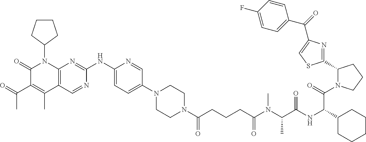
C1(=O)C(C(C)=O)=C(C)C2=C(N1C1CCCC1)N=C(NC1=CC=C(N3CCN(C(CCCC(N(C(C(=O)NC(C4CCCCC4)C(=O)N4C(C5=NC(C(=O)C6=CC=C(F)C=C6)=CS5)CCC4)C)C)=O)=O)CC3)C=N1)N=C2
